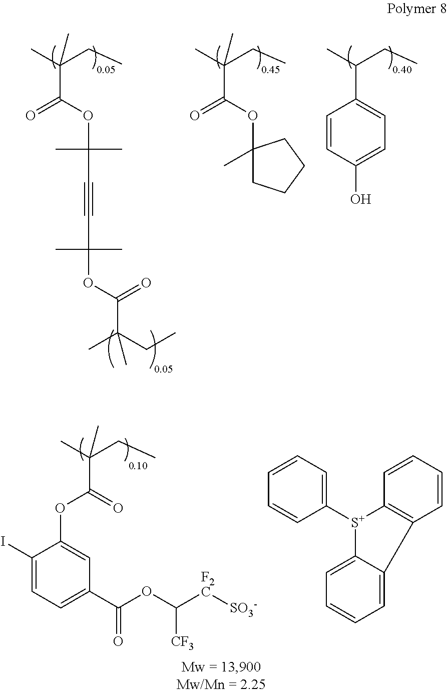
C1(C(C)CC)=CC=C(O)C=C1.C(C(C)(CC)C)(OC1(C)CCCC1)=O.C(C(C)(CC)C)(OC(C#CC(OC(C(CC)(C)C)=O)(C)C)(C)C)=O.C(C(C)(CC)C)(=O)OC1=CC(C(OC([F2C][SO3-])[CF3])=O)=CC=C1I.C1=CC([S+]2C3=C(C4=CC=CC=C24)C=CC=C3)=CC=C1
